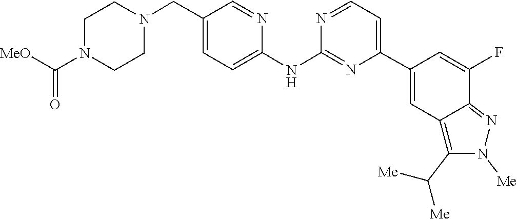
C1CN(C(=O)[MeO])CCN1CC1=CC=C(NC2=NC(C3=CC4=C(C([Me])[Me])N([Me])N=C4C(F)=C3)=CC=N2)N=C1
